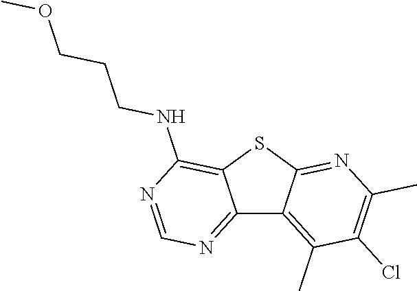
C12=NC=NC(NCCCOC)=C1SC1=NC(C)=C(Cl)C(C)=C21
